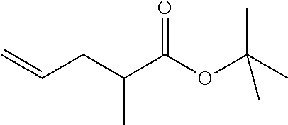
C(C(C(OC(C)(C)C)=O)C)C=C
